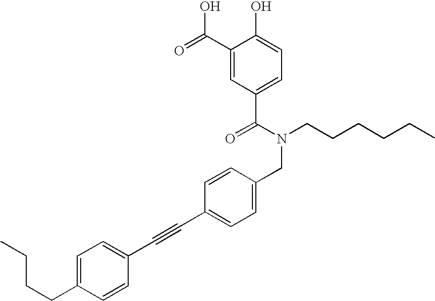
C1=CC(CCCC)=CC=C1C#CC1=CC=C(CN(CCCCCC)C(C2=CC=C(O)C(C(O)=O)=C2)=O)C=C1
